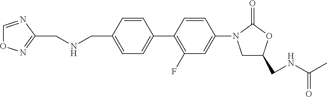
C1(N2CC(CNC(=O)C)OC2=O)=CC(F)=C(C2=CC=C(CNCC3=NOC=N3)C=C2)C=C1
